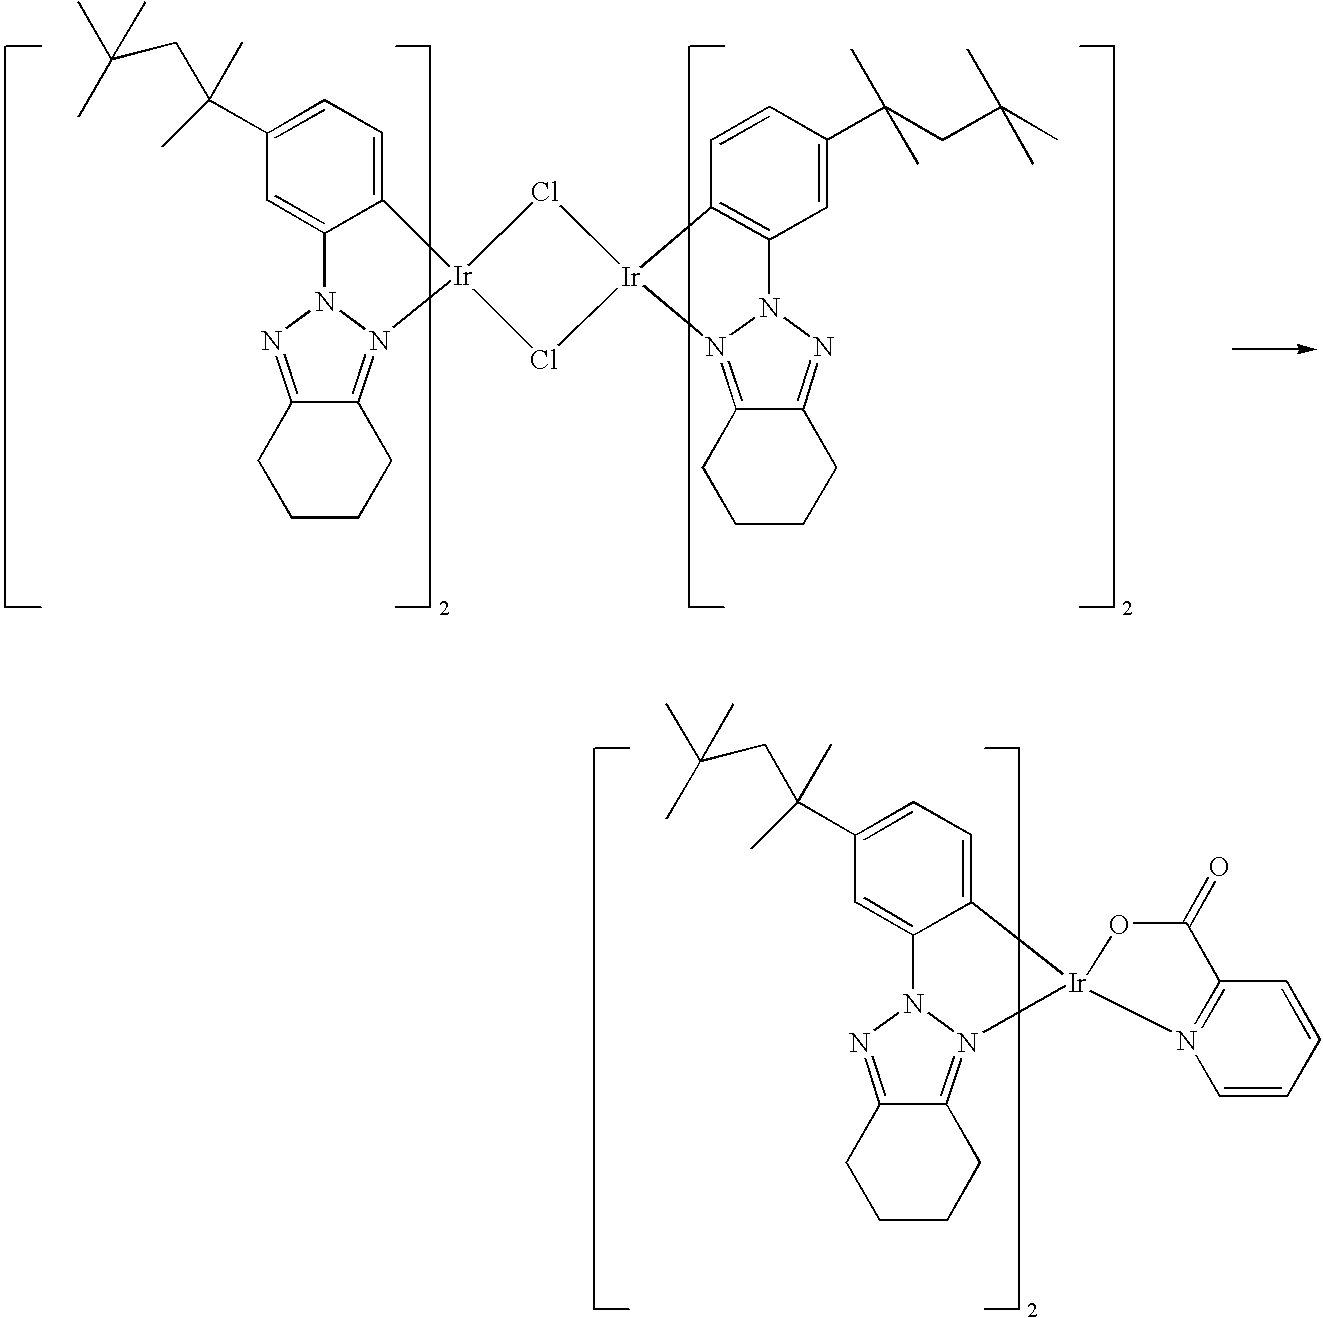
C1CCC2=N3N(N=C2C1)C1=CC(C(C)(CC(C)(C)C)C)=CC=C1[Ir]31Cl[Ir]2(Cl1)N1=C3CCCCC3=NN1C1=C2C=CC(C(CC(C)(C)C)(C)C)=C1.C1CCC2=N3N(N=C2C1)C1=CC(C(C)(CC(C)(C)C)C)=CC=C1[Ir]31N2=C(C=CC=C2)C(=O)O1
